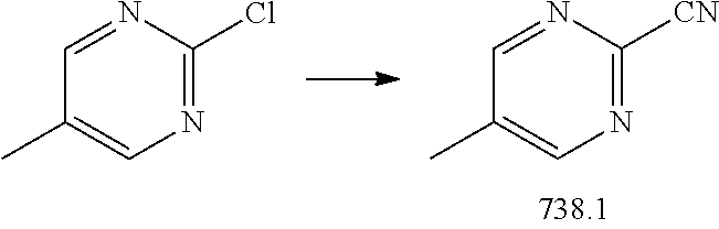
N1=C(Cl)N=CC(C)=C1.N1=C([CN])N=CC(C)=C1
